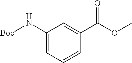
C1(N[Boc])=CC=CC(C(=O)OC)=C1
